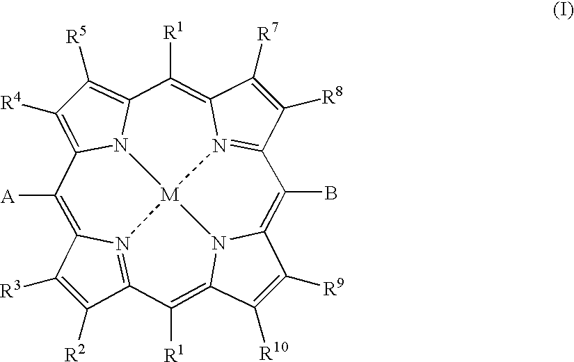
C1([R3])=C([R2])C2=N3C1=C([A])C1=C([R4])C([R5])=C4N1[M]31N3=C(C([R8])=C([R7])C3=C4[R1])C(B)=C3C([R9])=C([R10])C(=C2[R1])N31
